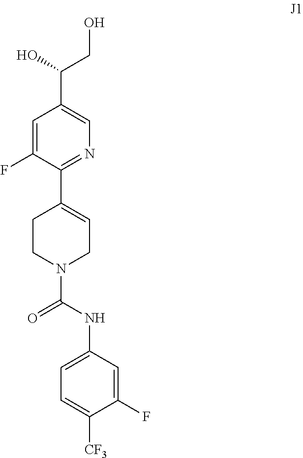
C1=C(F)C(C2=CCN(C(=O)NC3=CC=C([CF3])C(F)=C3)CC2)=NC=C1C(CO)O
